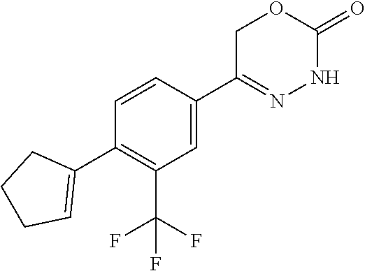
C1=CC(C2=CCCC2)=C(C(F)(F)F)C=C1C1=NNC(=O)OC1
